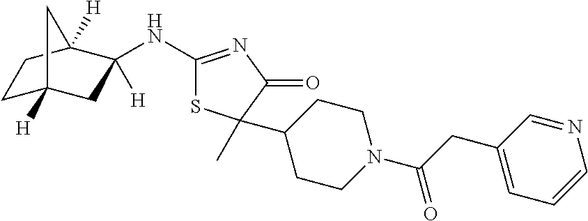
C1(NC2([H])CC3([H])CCC2([H])C3)=NC(=O)C(C)(C2CCN(C(CC3=CC=CN=C3)=O)CC2)S1
